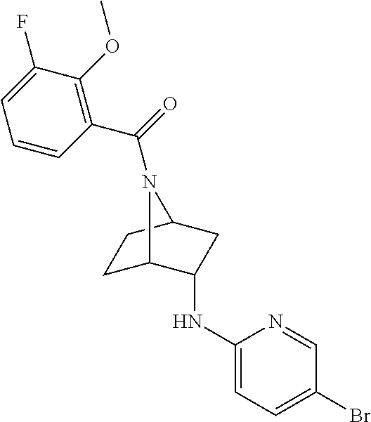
C1(NC2C3CCC(C2)N3C(=O)C2=C(OC)C(F)=CC=C2)=CC=C(Br)C=N1
